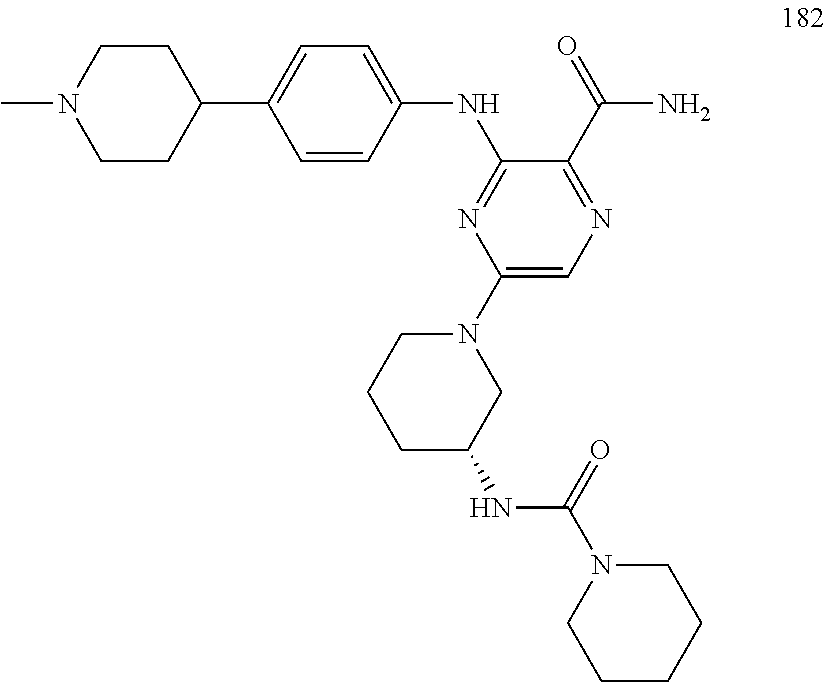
C1=CC(NC2=NC(N3CCCC(NC(N4CCCCC4)=O)C3)=CN=C2C(=O)N)=CC=C1C1CCN(C)CC1
